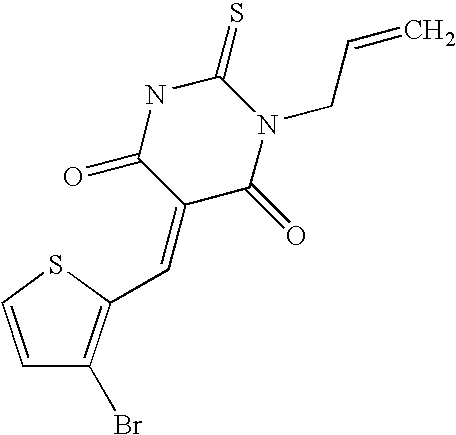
C1=CSC(C=C2C(=O)N(CC=C)C(=S)NC2=O)=C1Br
